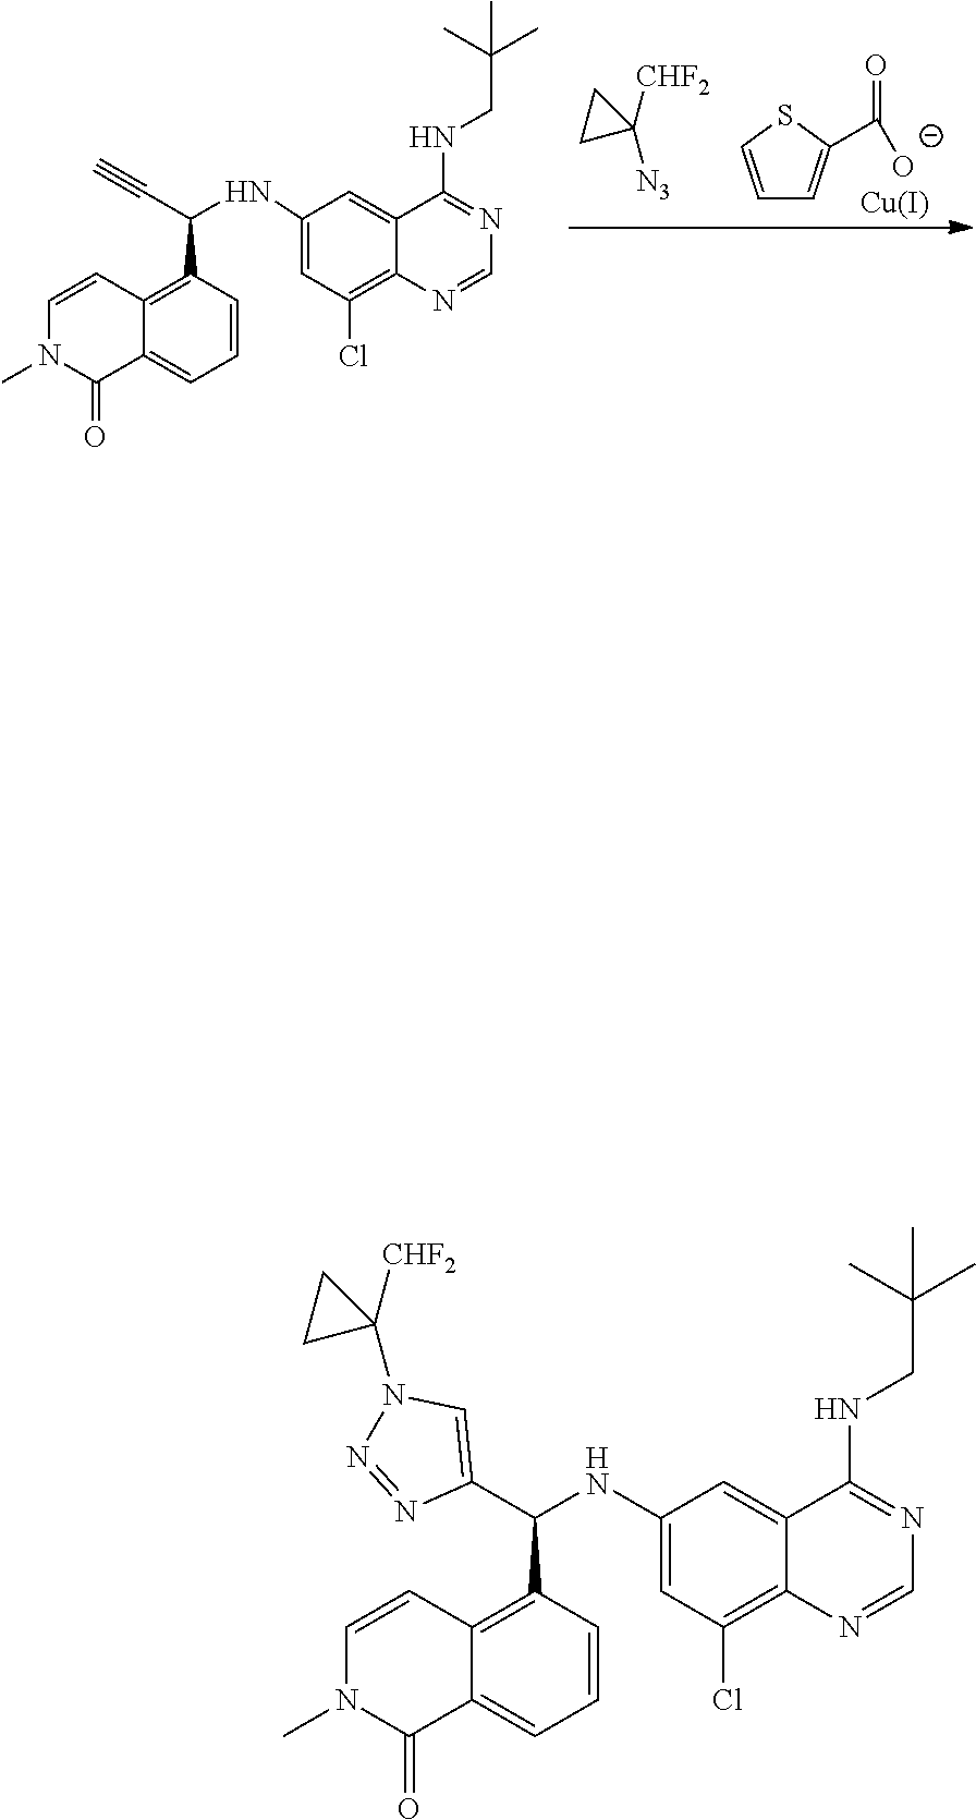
[Cu].C1([N3])([CHF2])CC1.C1=CSC(C([O-])=O)=C1.C(C(C1=C2C(=CC=C1)C(=O)N(C)C=C2)NC1=CC(Cl)=C2C(=C1)C(NCC(C)(C)C)=NC=N2)#C.C1(N2N=NC(C(C3=C4C(=CC=C3)C(=O)N(C)C=C4)NC3=CC(Cl)=C4C(=C3)C(NCC(C)(C)C)=NC=N4)=C2)([CHF2])CC1
